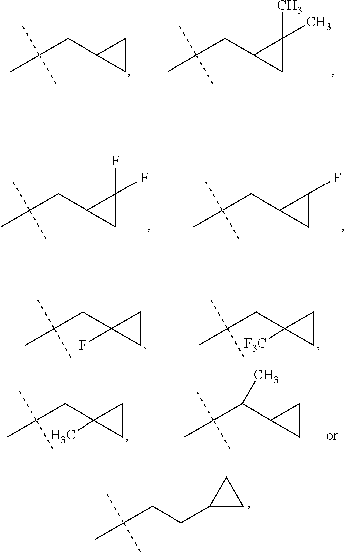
C(CCC1CC1)(C)(C)C.C(CC1CC1)(C)(C)C.C(CC1C(C)(C)C1)(C)(C)C.C(CC1C(F)(F)C1)(C)(C)C.C(CC1C(F)C1)(C)(C)C.C(CC1(F)CC1)(C)(C)C.C(CC1([F3C])CC1)(C)(C)C.C(CC1(C)CC1)(C)(C)C.C(C(C1CC1)C)(C)(C)C
